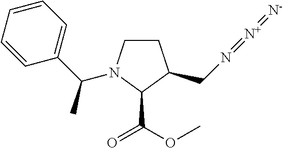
C1CN(C(C2=CC=CC=C2)C)C(C(=O)OC)C1CN=[N+]=[N-]
